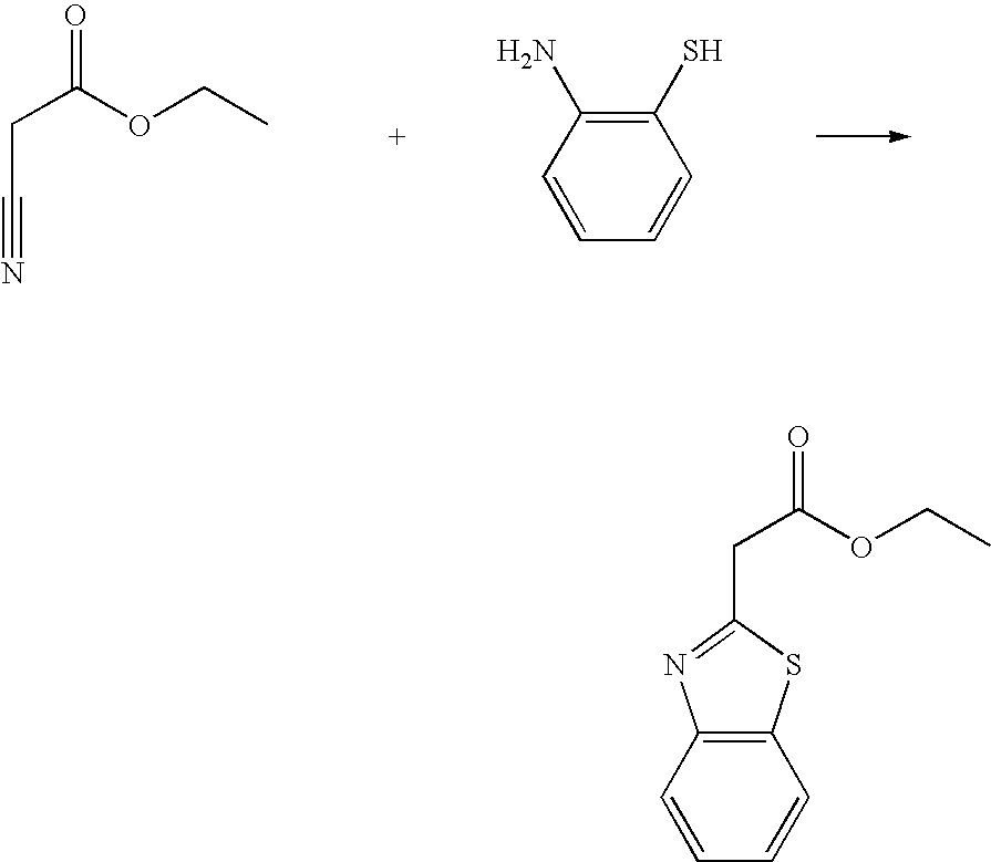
C(C(OCC)=O)C#N.C1(S)=C(N)C=CC=C1.C(C(OCC)=O)C1=NC2=C(S1)C=CC=C2
